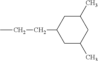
CCCC1CC(C)CC(C)C1
